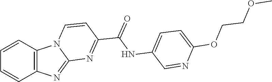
C1=CC2=C(C=C1)N=C1N2C=CC(C(NC2=CC=C(OCCOC)N=C2)=O)=N1
